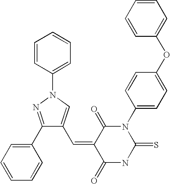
C1=CC=CC(OC2=CC=C(N3C(=O)C(=CC4=CN(C5=CC=CC=C5)N=C4C4=CC=CC=C4)C(=O)NC3=S)C=C2)=C1
